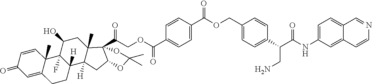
C1=CC2(C)C(=CC1=O)CCC1([H])C2(F)C(O)CC2(C)C1([H])CC1C2(C(=O)COC(C2=CC=C(C(OCC3=CC=C(C(C(NC4=CC=C5C(=C4)C=CN=C5)=O)CN)C=C3)=O)C=C2)=O)OC(C)(C)O1
